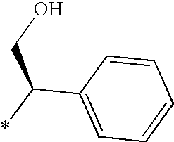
C1(C(*)CO)=CC=CC=C1
